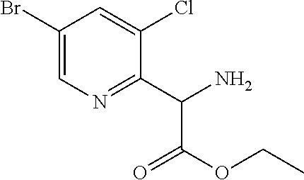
C1(Br)=CN=C(C(C(=O)OCC)N)C(Cl)=C1
